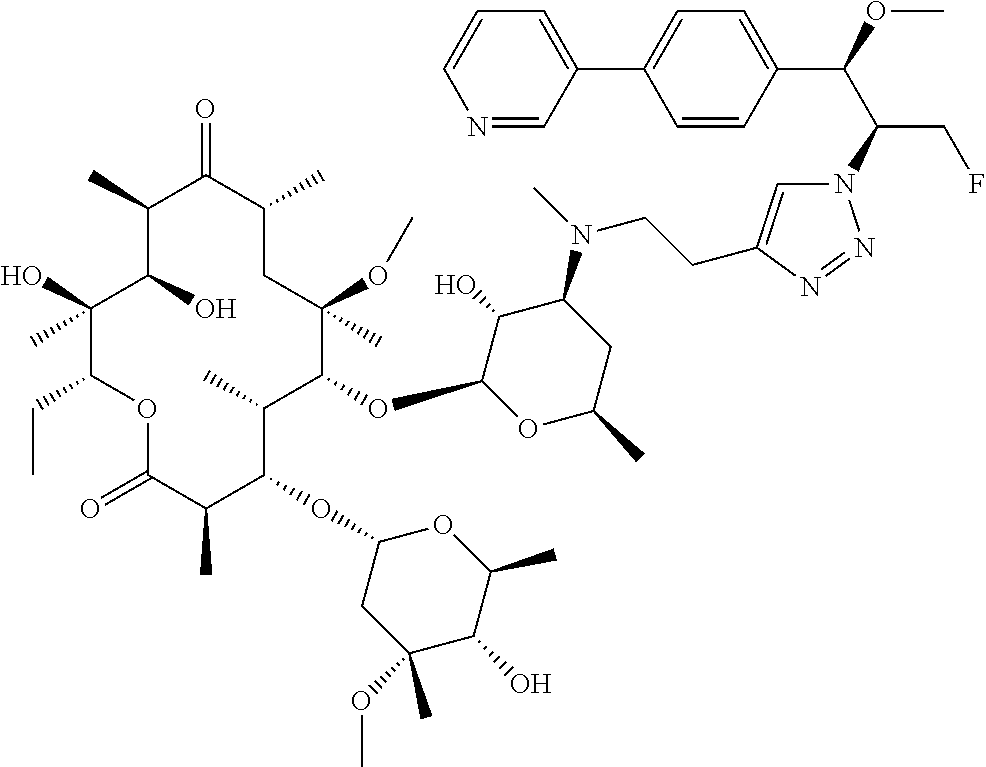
C1(O)(C)C(CC)OC(=O)C(C)C(OC2CC(OC)(C)C(O)C(C)O2)C(C)C(OC2OC(C)CC(N(C)CCC3=CN(C(C(OC)C4=CC=C(C5=CC=CN=C5)C=C4)CF)N=N3)C2O)C(OC)(C)CC(C)C(=O)C(C)C1O
